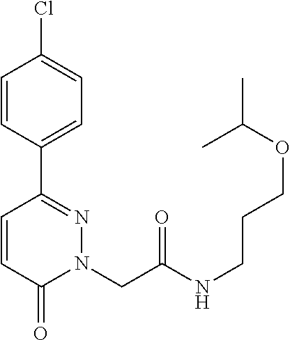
C1=CC(C2=NN(CC(NCCCOC(C)C)=O)C(=O)C=C2)=CC=C1Cl
